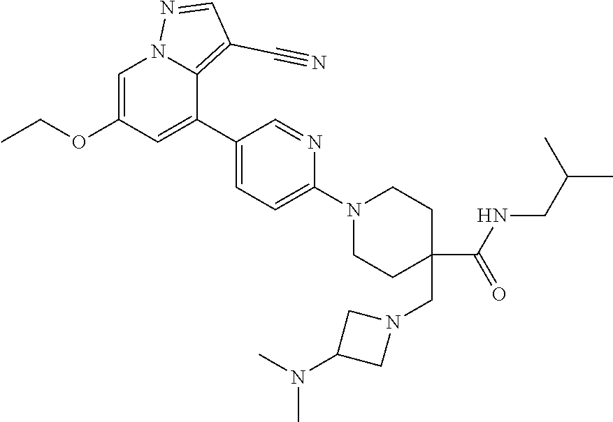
C1=C(OCC)C=C(C2=CC=C(N3CCC(C(NCC(C)C)=O)(CN4CC(N(C)C)C4)CC3)N=C2)C2=C(C#N)C=NN12
